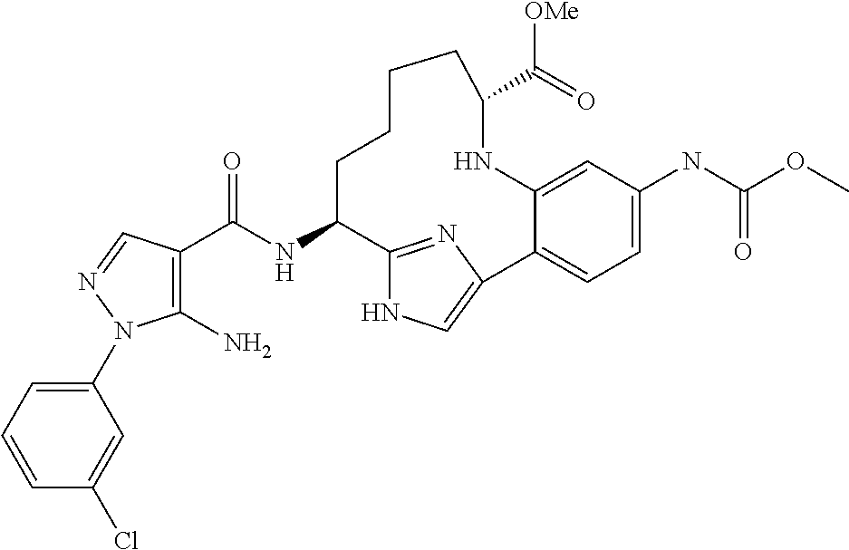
C1(C(NC2C3=NC(=CN3)C3=CC=C(NC(OC)=O)C=C3NC(C([OMe])=O)CCCC2)=O)=C(N)N(C2=CC=CC(Cl)=C2)N=C1
